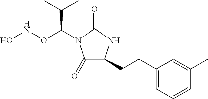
C1(=O)C(CCC2=CC=CC(C)=C2)NC(=O)N1C(ONO)C(C)C
